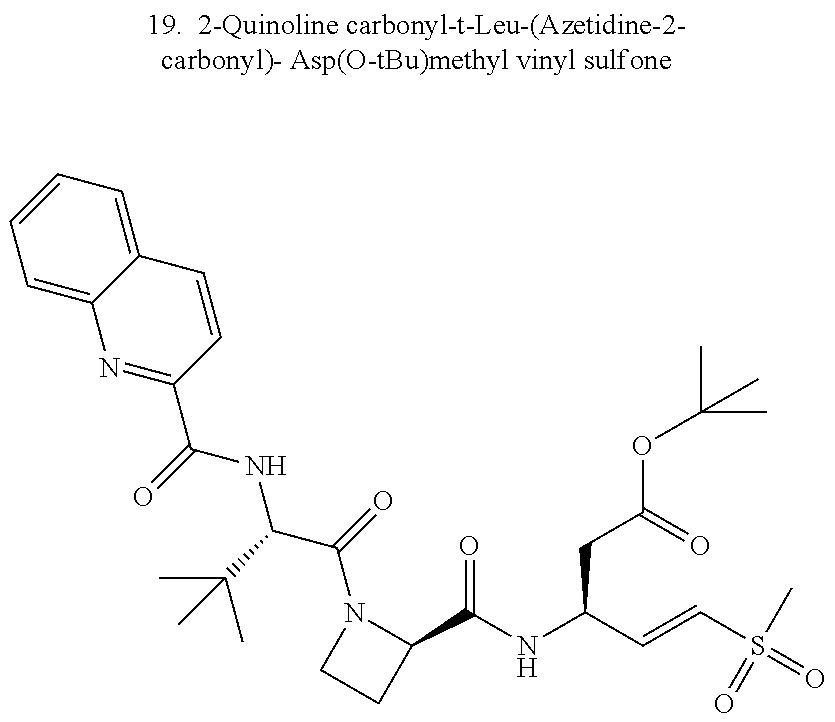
C1=C2C(=CC=C1)C=CC(C(=O)NC(C(=O)N1CCC1C(NC(C=CS(C)(=O)=O)CC(OC(C)(C)C)=O)=O)C(C)(C)C)=N2
